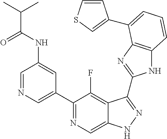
C1=NC=C(C2=NC=C3C(=C2F)C(C2=NC4=C(N2)C=CC=C4C2=CSC=C2)=NN3)C=C1NC(C(C)C)=O
